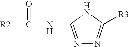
N1=C(NC([R2])=O)NC([R3])=N1
